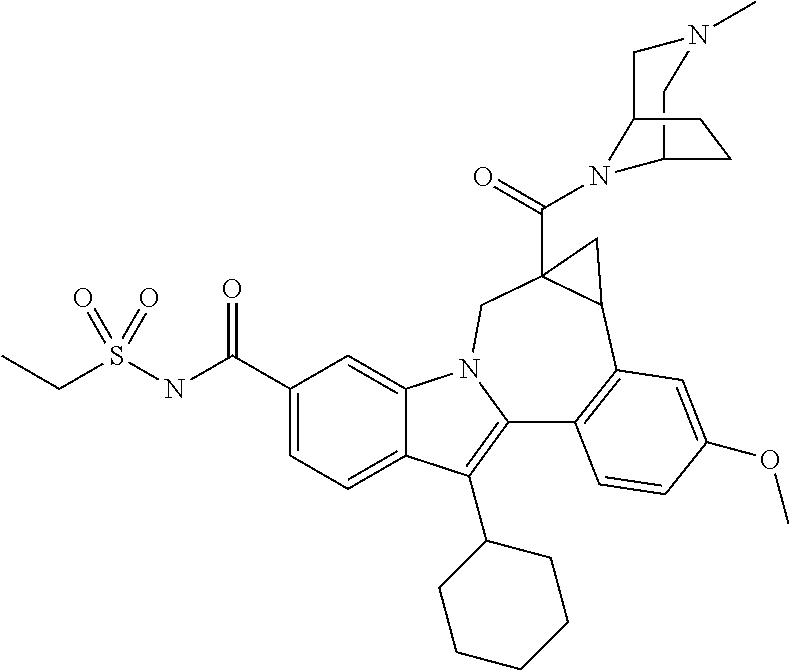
C1(C(NS(CC)(=O)=O)=O)=CC=C2C(=C1)N1C(=C2C2CCCCC2)C2=C(C3C(C(=O)N4C5CN(C)CC4CC5)(C1)C3)C=C(OC)C=C2
